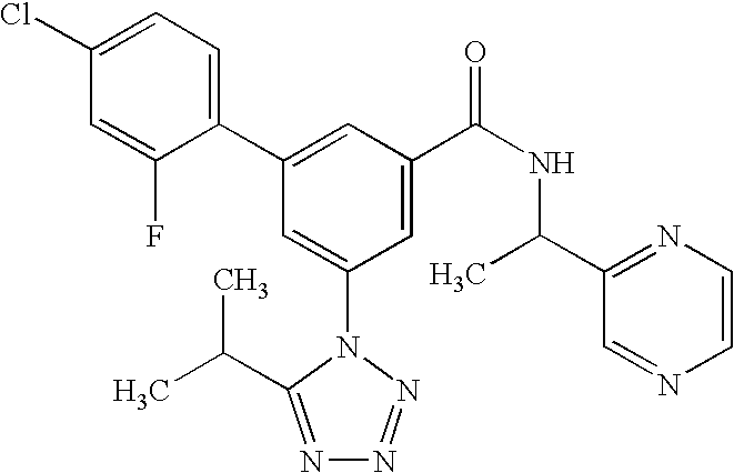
C1(C2=CC(C(NC(C3=NC=CN=C3)C)=O)=CC(N3C(C(C)C)=NN=N3)=C2)=CC=C(Cl)C=C1F
